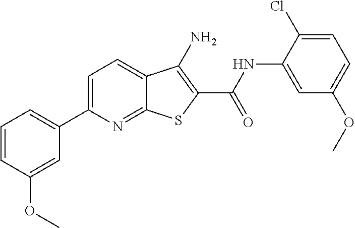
C1=CC(OC)=CC(C2=CC=C3C(=N2)SC(C(NC2=CC(OC)=CC=C2Cl)=O)=C3N)=C1
